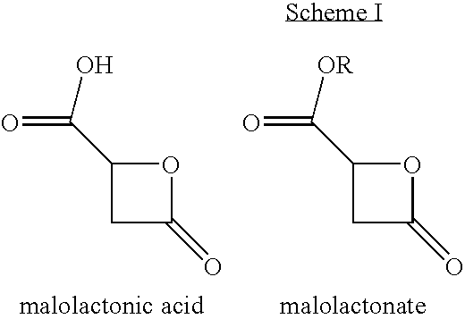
C1(C(O)=O)CC(=O)O1.C1(C([OR])=O)CC(=O)O1
